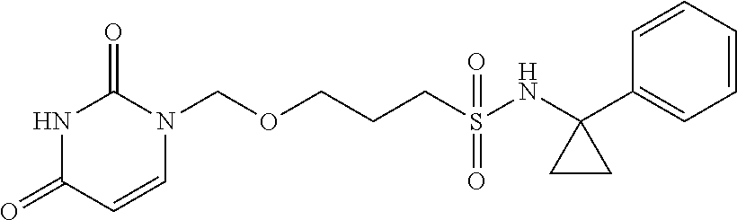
O(CCCS(NC1(C2=CC=CC=C2)CC1)(=O)=O)CN1C(=O)NC(=O)C=C1
